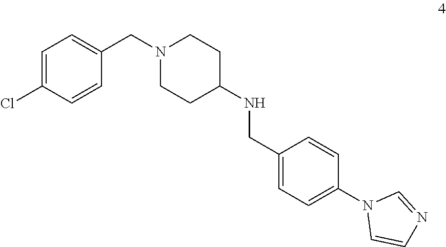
C1=C(Cl)C=CC(CN2CCC(NCC3=CC=C(N4C=CN=C4)C=C3)CC2)=C1
